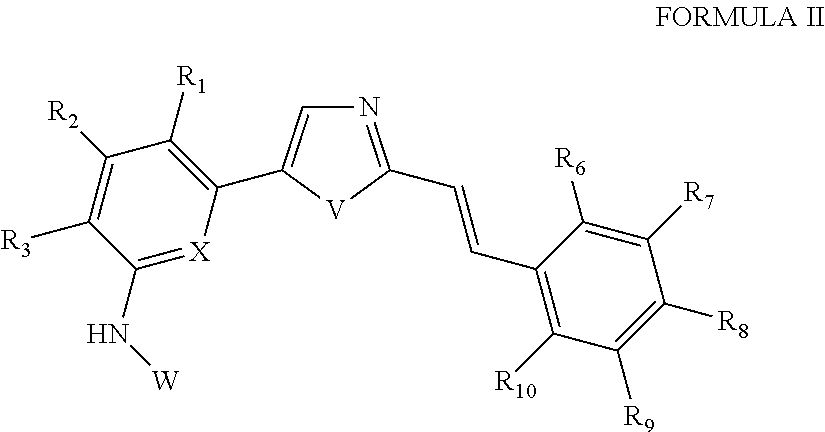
C1(N[W])=[X]C(C2=CN=C(C=CC3=C([R10])C([R9])=C([R8])C([R7])=C3[R6])[V]2)=C([R1])C([R2])=C1[R3]
